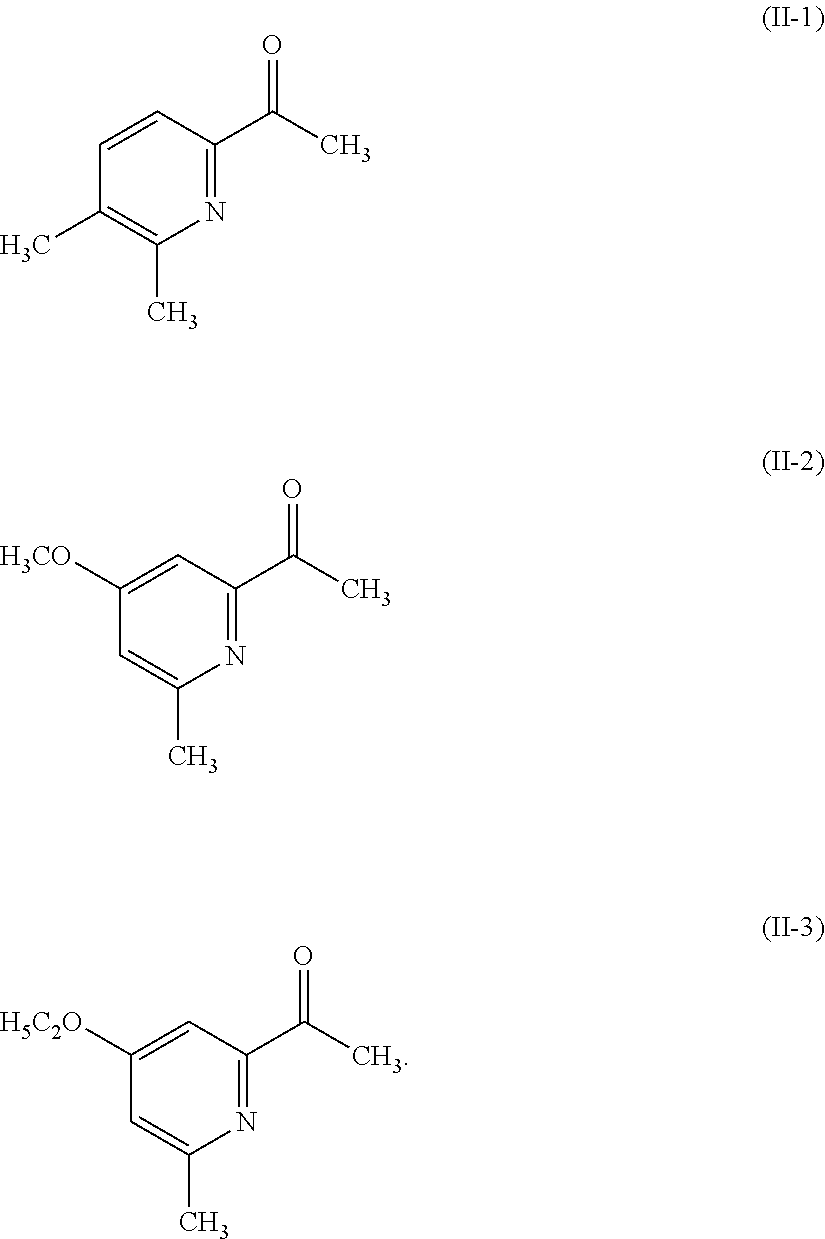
N1=C(C(C)=O)C=CC(C)=C1C.N1=C(C(C)=O)C=C([H3CO])C=C1C.N1=C(C(C)=O)C=C([H5C2O])C=C1C
